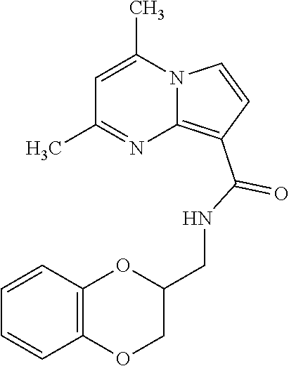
C1=C(C)N2C(=C(C(=O)NCC3OC4=C(OC3)C=CC=C4)C=C2)N=C1C
